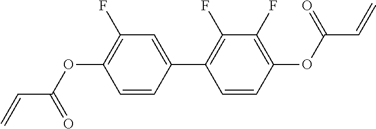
C1=C(C2=C(F)C(F)=C(OC(C=C)=O)C=C2)C=CC(OC(C=C)=O)=C1F
